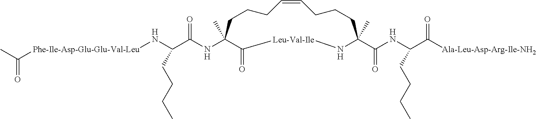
C1=CCCCC(NC(C(N[Phe-Ile-Asp-Glu-Glu-Val-Leu]C(C)=O)CCCC)=O)(C)C(=O)[Leu-Val-Ile]NC(C(NC(C([Ala-Leu-Asp-Arg-Ile-NH2])=O)CCCC)=O)(C)CCC1
